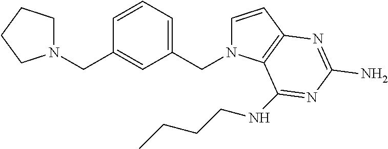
C1=CC2=C(N1CC1=CC=CC(CN3CCCC3)=C1)C(NCCCC)=NC(N)=N2
